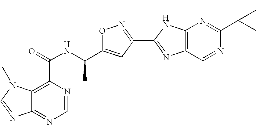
C12=NC=NC(C(=O)NC(C3=CC(C4=NC5=C(N4)N=C(C(C)(C)C)N=C5)=NO3)C)=C1N(C)C=N2
